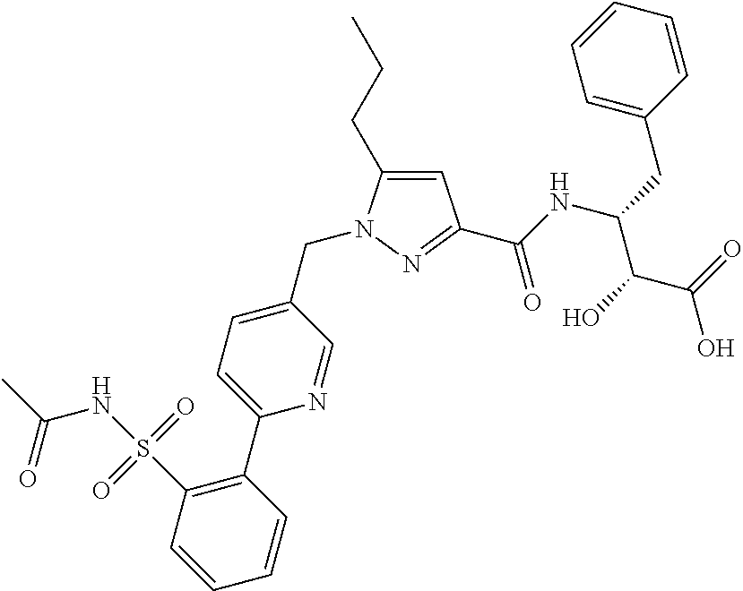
C1=C(CCC)N(CC2=CC=C(C3=C(S(=O)(=O)NC(C)=O)C=CC=C3)N=C2)N=C1C(NC(CC1=CC=CC=C1)C(O)C(=O)O)=O
